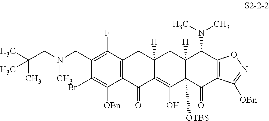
C1(CN(CC(C)(C)C)C)=C(F)C2=C(C([OBn])=C1Br)C(=O)C1=C(O)C3([OTBS])C([H])(CC1([H])C2)C(N(C)C)C1=C(C3=O)C([OBn])=NO1
